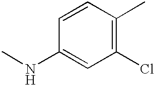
C1=CC(NC)=CC(Cl)=C1C
